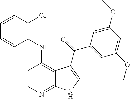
C1(NC2=C3C(=NC=C2)NC=C3C(=O)C2=CC(OC)=CC(OC)=C2)=C(Cl)C=CC=C1
